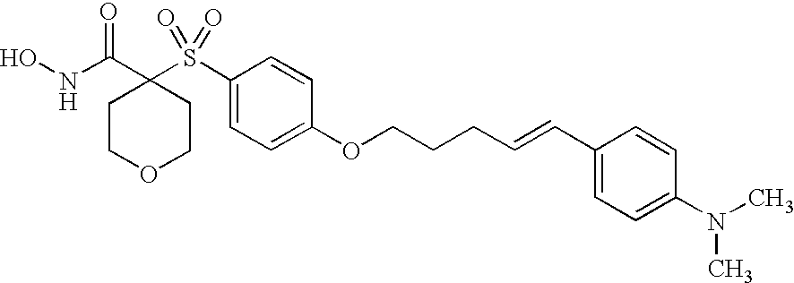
C1COCCC1(C(NO)=O)S(C1=CC=C(OCCCC=CC2=CC=C(N(C)C)C=C2)C=C1)(=O)=O
